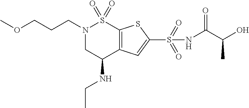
N1(CCCOC)CC(NCC)C2=C(S1(=O)=O)SC(S(=O)(=O)NC(C(O)C)=O)=C2
